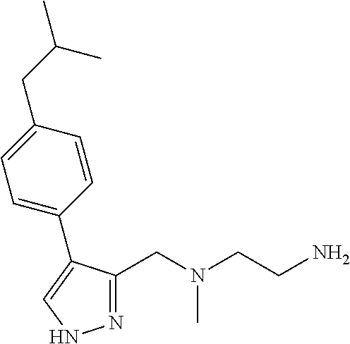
N1=C(CN(CCN)C)C(C2=CC=C(CC(C)C)C=C2)=CN1
